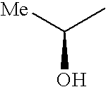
C(C)(O)[Me]
